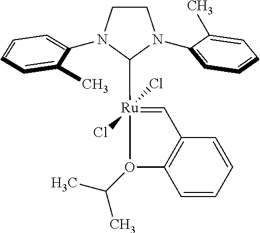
C1=C(C)C(N2CCN(C3=CC=CC=C3C)C2[Ru]2(Cl)(Cl)=CC3=C(C=CC=C3)O2C(C)C)=CC=C1
